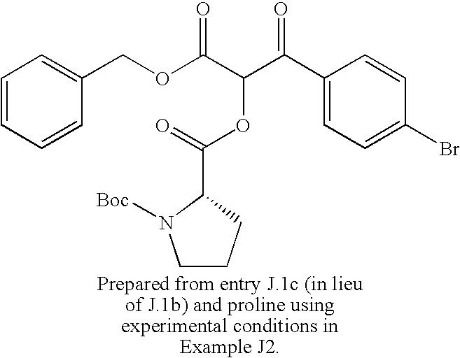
C(OC(C(C(C1=CC=C(Br)C=C1)=O)OC(=O)C1CCCN1[Boc])=O)C1=CC=CC=C1
